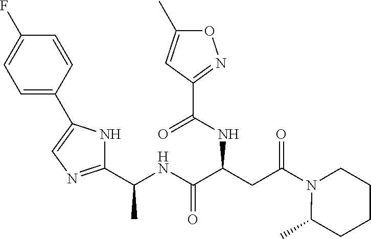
C(NC(C(CC(N1C(C)CCCC1)=O)NC(C1=NOC(C)=C1)=O)=O)(C)C1=NC=C(C2=CC=C(F)C=C2)N1
